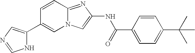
C1(C2=CN3C(=NC(NC(C4=CC=C(C(C)(C)C)C=C4)=O)=C3)C=C2)=CN=CN1
